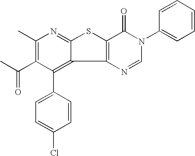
C12=C(N=CN(C3=CC=CC=C3)C1=O)C1=C(C3=CC=C(Cl)C=C3)C(C(=O)C)=C(C)N=C1S2
